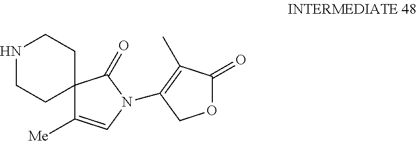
C12(C([Me])=CN(C3=C(C)C(=O)OC3)C1=O)CCNCC2
